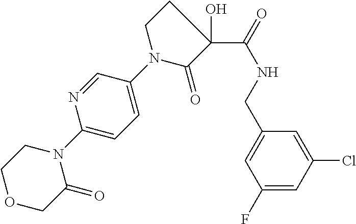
C1CN(C2=CC=C(N3C(=O)COCC3)N=C2)C(=O)C1(C(=O)NCC1=CC(F)=CC(Cl)=C1)O
